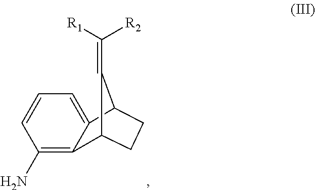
C12=CC=CC(N)=C1C1CCC2C1=C([R1])[R2]
